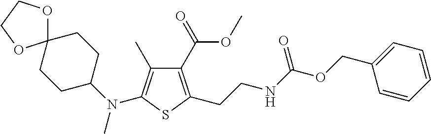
C1(C(=O)OC)=C(CCNC(OCC2=CC=CC=C2)=O)SC(N(C)C2CCC3(CC2)OCCO3)=C1C
